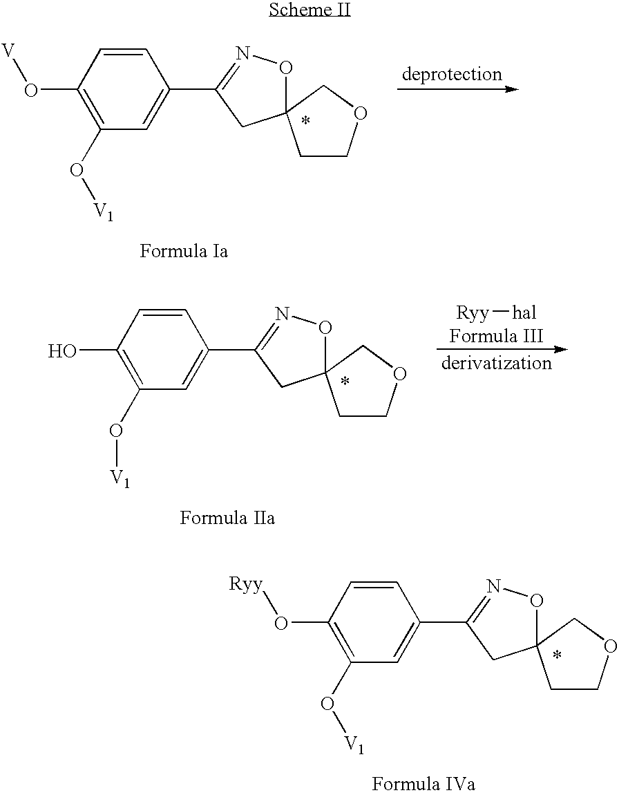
C1(O[V])=C(O[V1])C=C(C2=NOC3(C2)CCOC3)C=C1.C1(O[Ryy])=C(O[V1])C=C(C2=NOC3(C2)CCOC3)C=C1.C1(O)=C(O[V1])C=C(C2=NOC3(C2)CCOC3)C=C1.[Ryy][hal]
